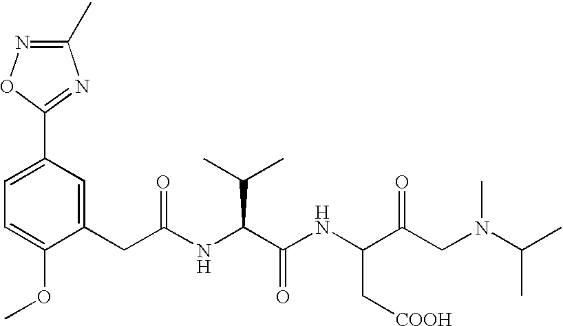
C1=C(OC)C(CC(NC(C(NC(C(CN(C)C(C)C)=O)C[COOH])=O)C(C)C)=O)=CC(C2=NC(C)=NO2)=C1
